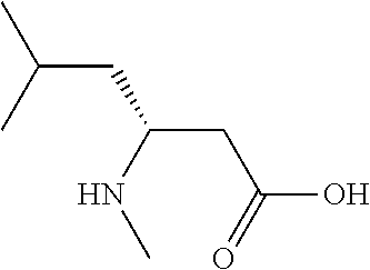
C(CC(CC(O)=O)NC)(C)C
